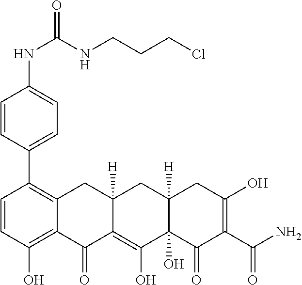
C1=CC(O)=C2C(=C1C1=CC=C(NC(=O)NCCCCl)C=C1)CC1([H])C(=C(O)C3(O)C([H])(C1)CC(O)=C(C(N)=O)C3=O)C2=O
